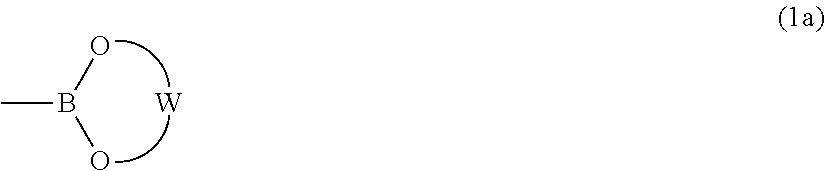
OB(O)C.[W]
